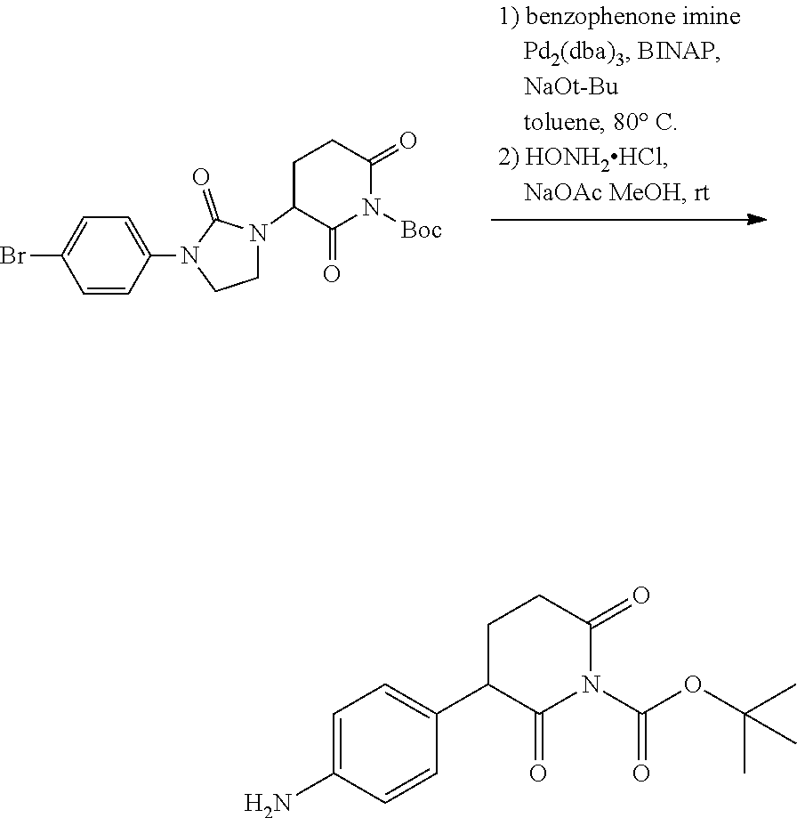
C1=CC(N2CCN(C3C(=O)N([Boc])C(=O)CC3)C2=O)=CC=C1Br.C1=C(N)C=CC(C2C(=O)N(C(=O)OC(C)(C)C)C(=O)CC2)=C1
